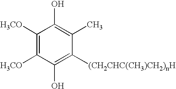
C1([H3CO])=C([H3CO])C(O)=C([(CH2CHC(CH3)CH2)nH])C(C)=C1O
